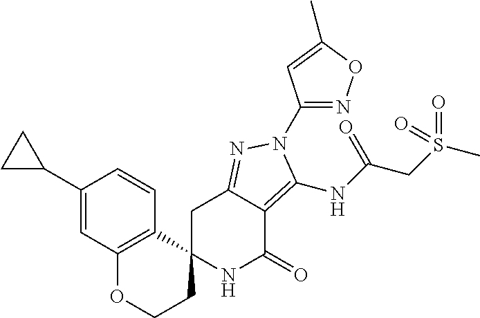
C1C2=NN(C3=NOC(C)=C3)C(NC(CS(C)(=O)=O)=O)=C2C(=O)NC12CCOC1=C2C=CC(C2CC2)=C1
